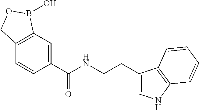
C1=C(C(NCCC2=CNC3=C2C=CC=C3)=O)C=CC2=C1B(O)OC2
